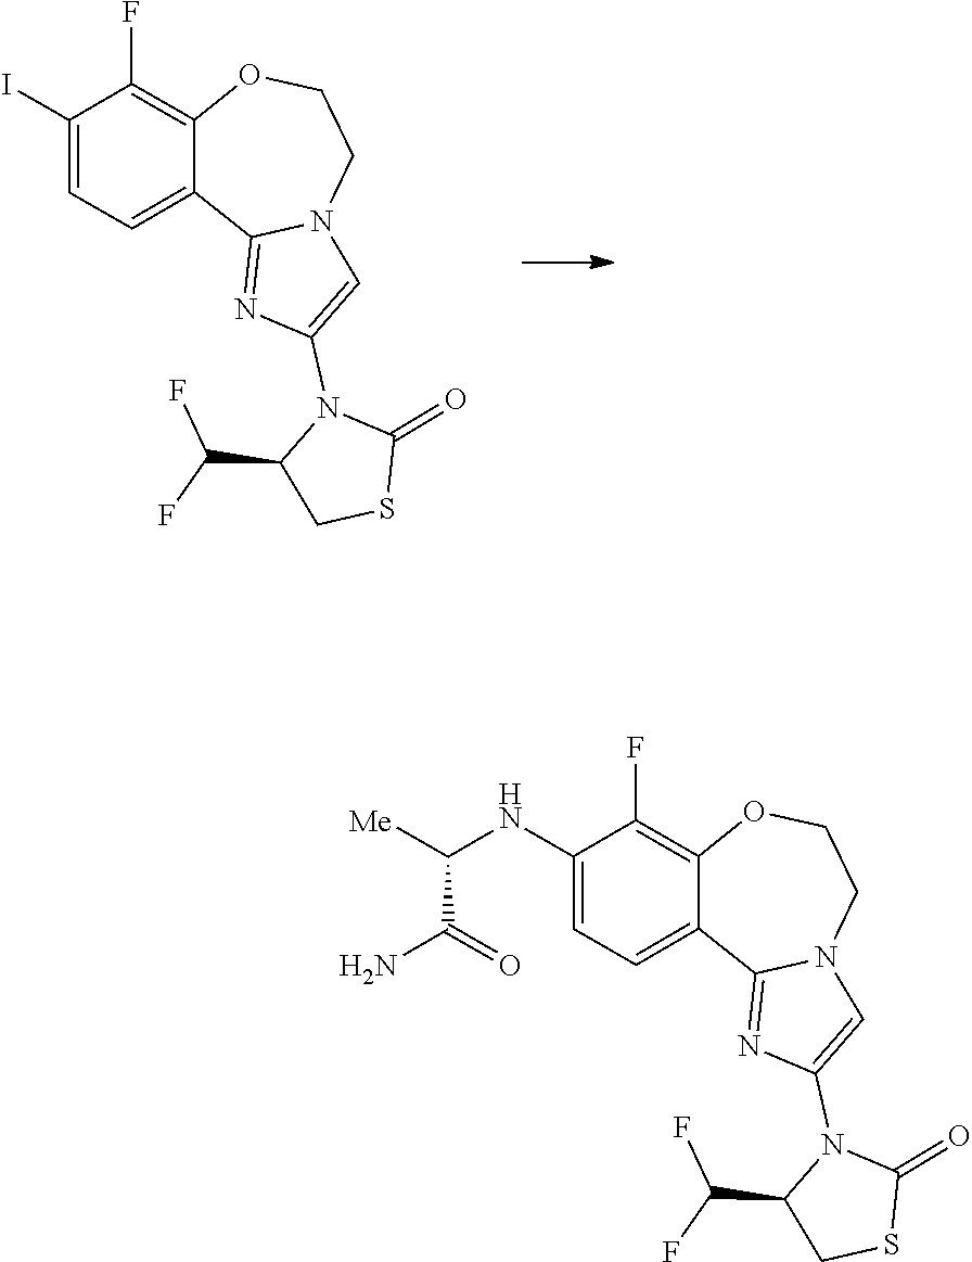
C1(=O)SCC(C(F)F)N1C1=CN2C(=N1)C1=CC=C(I)C(F)=C1OCC2.C1(=O)SCC(C(F)F)N1C1=CN2C(=N1)C1=CC=C(NC(C(=O)N)[Me])C(F)=C1OCC2
